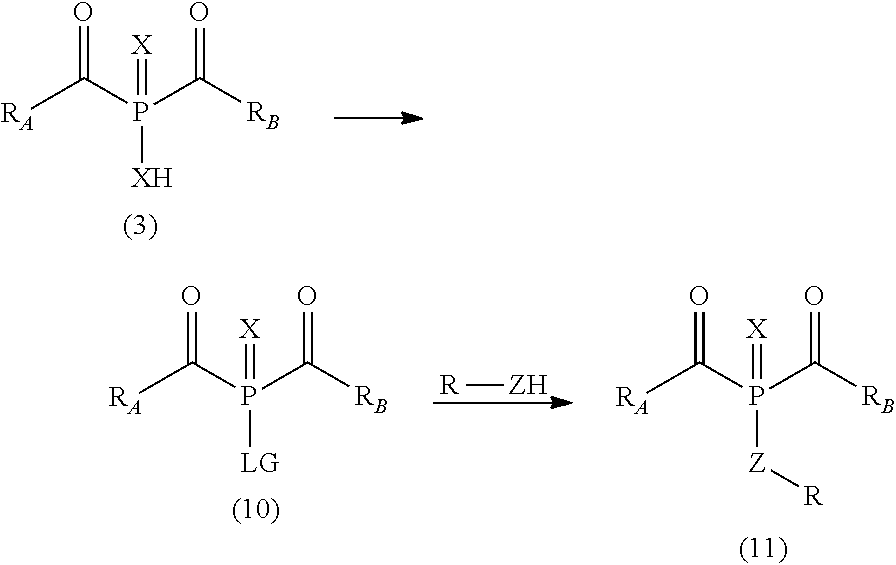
[RA]C(P(C([RB])=O)([XH])=[X])=O.[RA]C(P(C([RB])=O)([LG])=[X])=O.[RA]C(P(C([RB])=O)([Z][R])=[X])=O.[R][ZH]
